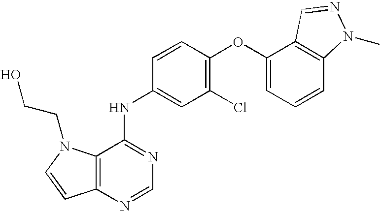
C12=C(N=CN=C1NC1=CC(Cl)=C(OC3=CC=CC4=C3C=NN4C)C=C1)C=CN2CCO
